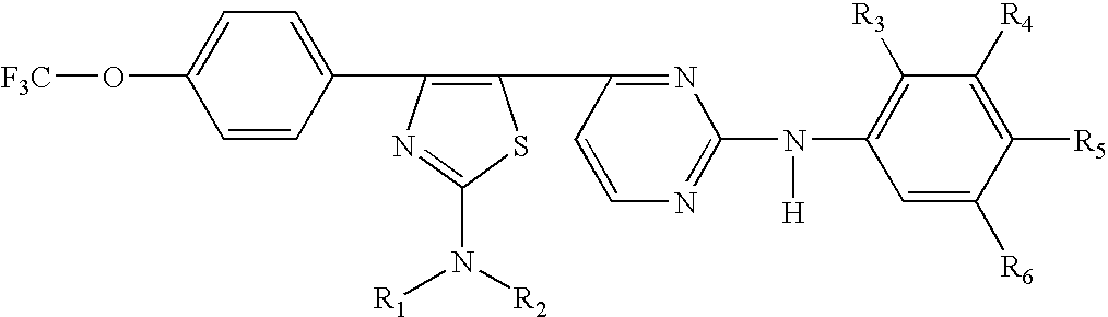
C1=C(O[F3C])C=CC(C2=C(C3=NC(N(C4=C([R3])C([R4])=C([R5])C([R6])=C4)[H])=NC=C3)SC(N([R2])[R1])=N2)=C1
